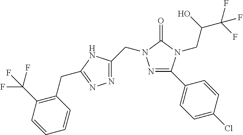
N1=C(C2=CC=C(Cl)C=C2)N(CC(C(F)(F)F)O)C(=O)N1CC1=NN=C(CC2=C(C(F)(F)F)C=CC=C2)N1
